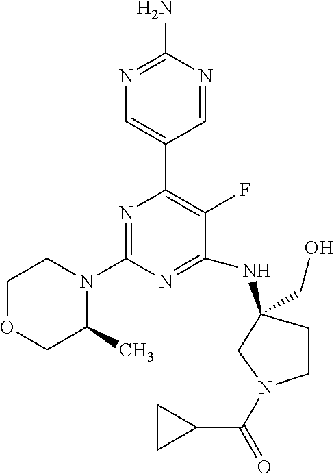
N1=C(N)N=CC(C2=C(F)C(NC3(CO)CCN(C(=O)C4CC4)C3)=NC(N3CCOCC3C)=N2)=C1
